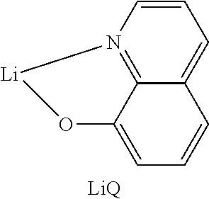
C1=CC=C2C3=N1[Li]OC3=CC=C2.[LiQ]
